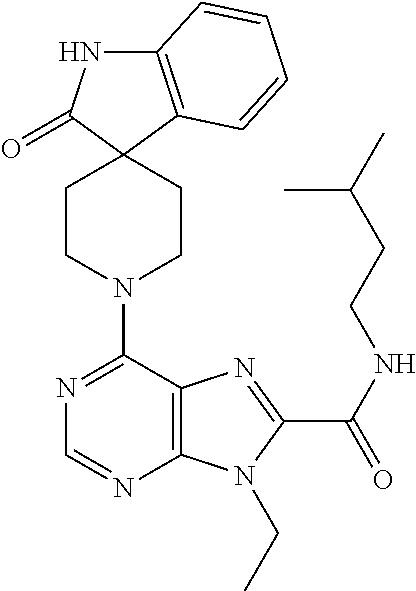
C12=C(C=CC=C1)C1(C(=O)N2)CCN(C2=NC=NC3=C2N=C(C(=O)NCCC(C)C)N3CC)CC1
